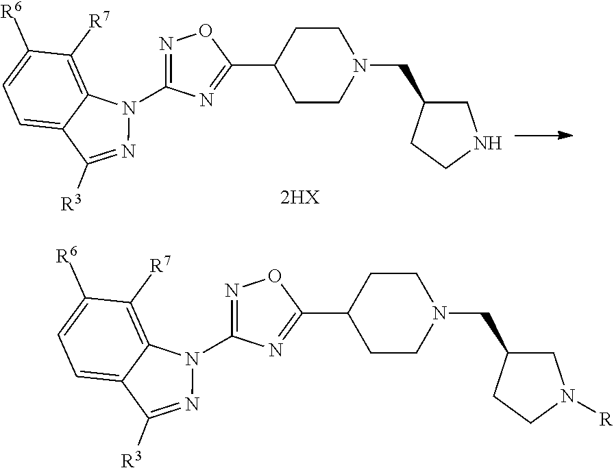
C1=C2C(=C([R7])C([R6])=C1)N(C1=NOC(C3CCN(CC4CNCC4)CC3)=N1)N=C2[R3].C1=C2C(=C([R7])C([R6])=C1)N(C1=NOC(C3CCN(CC4CN([R])CC4)CC3)=N1)N=C2[R3]
